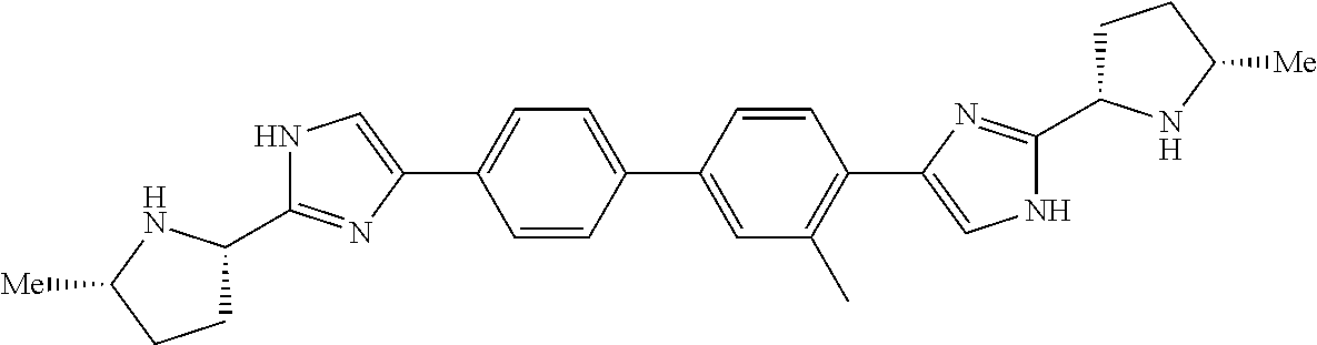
C1=CC(C2=CC=C(C3=CNC(C4CCC([Me])N4)=N3)C=C2)=CC(C)=C1C1=CNC(C2CCC([Me])N2)=N1
